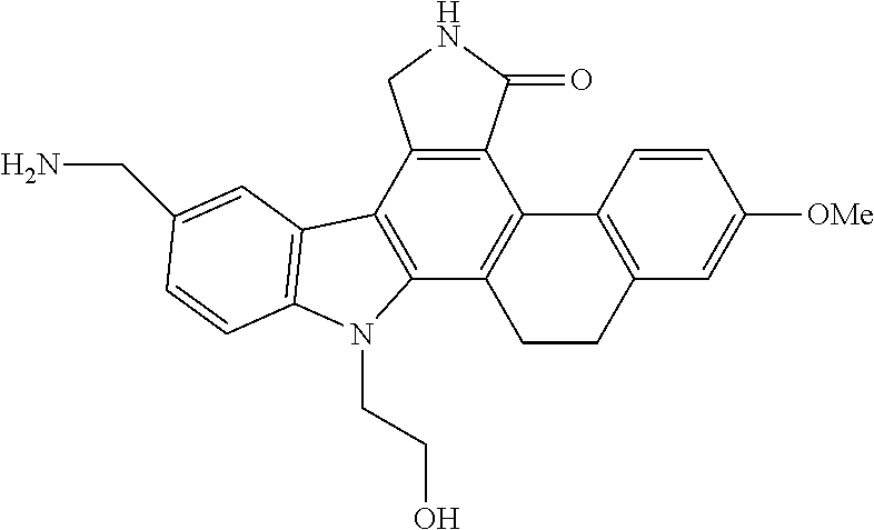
C12=C(C3=C(C4=C1C1=C(CC4)C=C([OMe])C=C1)N(CCO)C1=C3C=C(CN)C=C1)CNC2=O
